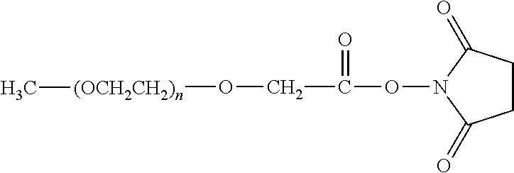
C1CC(=O)N(OC(=O)CO[(OCH2CH2)n]C)C1=O
